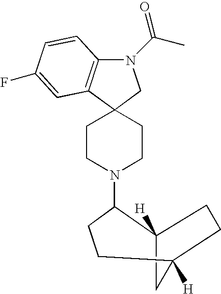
C1CN(C2CCC3([H])CC2([H])CC3)CCC12CN(C(C)=O)C1=C2C=C(F)C=C1
